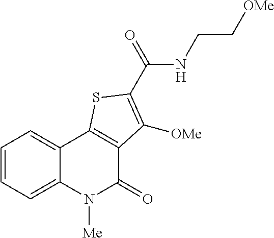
C1=CC=C2C(=C1)C1=C(C(=O)N2[Me])C([OMe])=C(C(NCC[OMe])=O)S1
